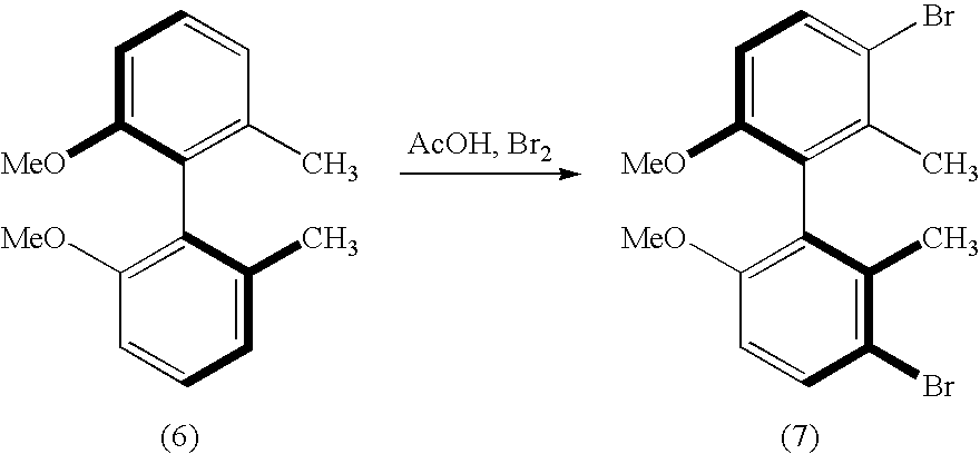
C1=C([MeO])C(C2=C([MeO])C=CC=C2C)=C(C)C=C1.C1=C([MeO])C(C2=C([MeO])C=CC(Br)=C2C)=C(C)C(Br)=C1
